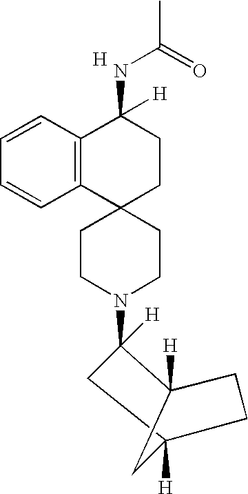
C1CN(C2([H])CC3([H])CCC2([H])C3)CCC12CCC(NC(C)=O)([H])C1=C2C=CC=C1.[H]
